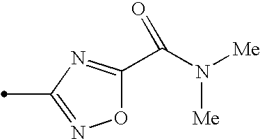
O1C(C(N([Me])[Me])=O)=NC(C)=N1
